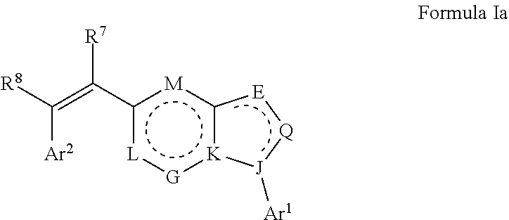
c1(C(=C([R8])[Ar2])[R7])[L]:[G]:[K]2c([M]1)[E][Q][J]2[Ar1]
